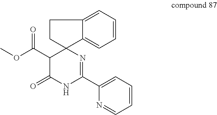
C1=C2C3(CCC2=CC=C1)C(C(OC)=O)C(=O)NC(C1=CC=CC=N1)=N3
